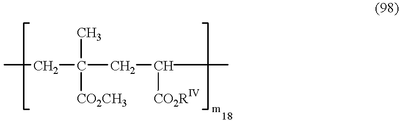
CCC(CC(C)[CO2RIV])(C)[CO2CH3]
